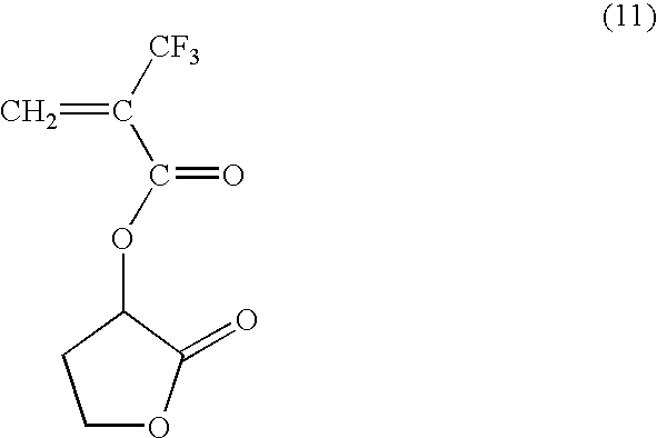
[CF3]C(C(OC1CCOC1=O)=O)=C
